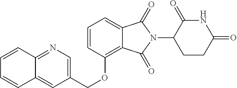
C12=NC=C(COC3=C4C(=CC=C3)C(=O)N(C3CCC(=O)NC3=O)C4=O)C=C1C=CC=C2
